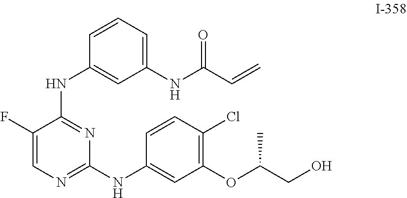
C1=CC(Cl)=C(OC(C)CO)C=C1NC1=NC=C(F)C(NC2=CC(NC(=O)C=C)=CC=C2)=N1
